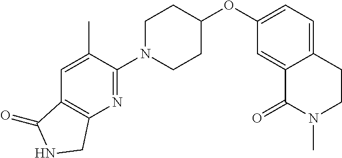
C1(N2CCC(OC3=CC=C4C(=C3)C(=O)N(C)CC4)CC2)=NC2=C(C=C1C)C(=O)NC2
